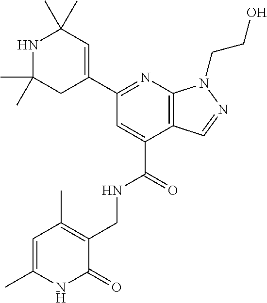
C1(C)(C)CC(C2=NC3=C(C(C(=O)NCC4=C(C)C=C(C)NC4=O)=C2)C=NN3CCO)=CC(C)(C)N1
